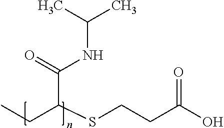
OC(CCSC(CC)C(NC(C)C)=O)=O
